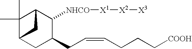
C1(C)(C)C2CC(CC=CCCC[COOH])C([NHCO][X1][X2][X3])C1C2
